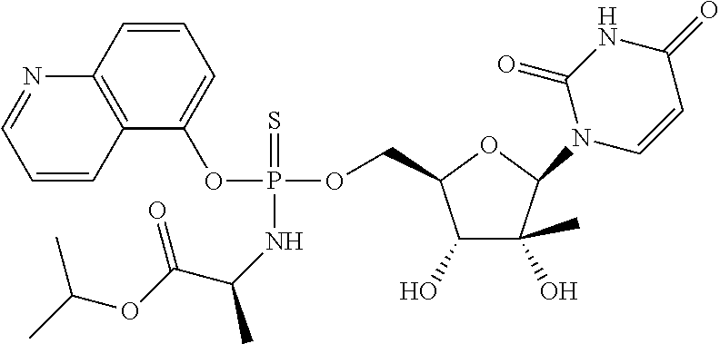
C12=C(C=CC=C1OP(NC(C)C(OC(C)C)=O)(OCC1C(O)C(C)(O)C(N3C=CC(=O)NC3=O)O1)=S)N=CC=C2
